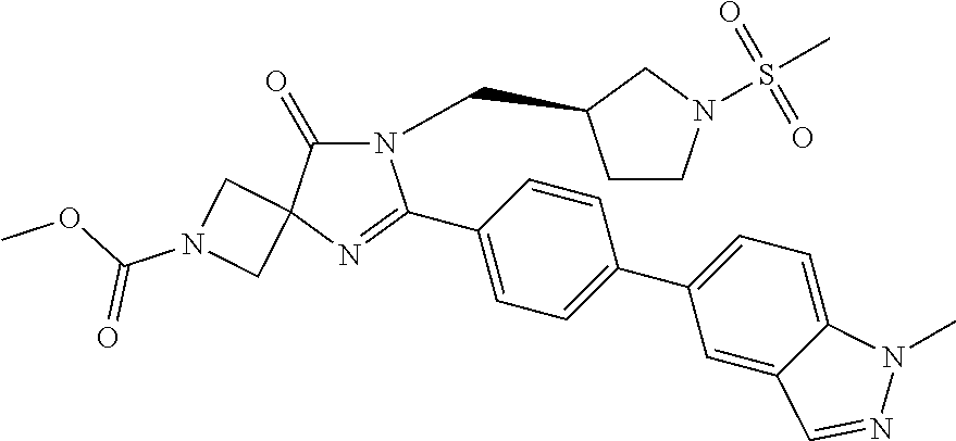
N1(CC2CCN(S(C)(=O)=O)C2)C(=O)C2(N=C1C1=CC=C(C3=CC=C4C(=C3)C=NN4C)C=C1)CN(C(OC)=O)C2
